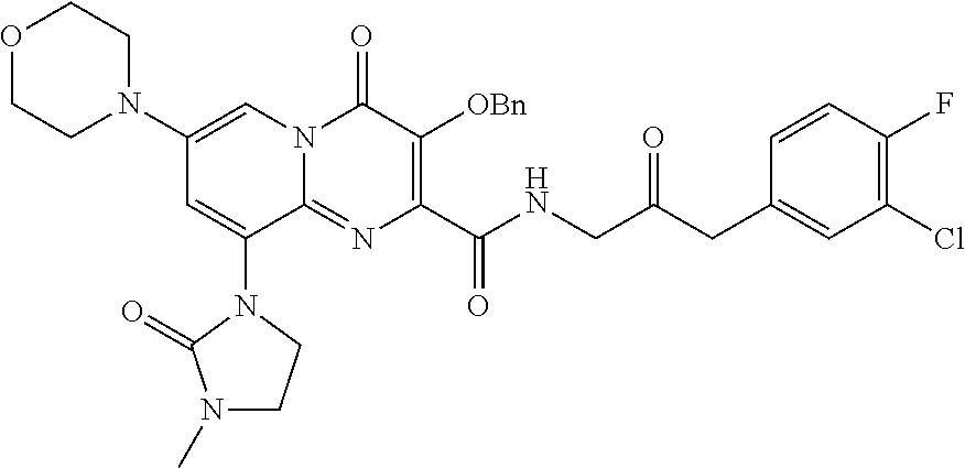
C1(N2CCOCC2)=CN2C(=NC(C(NCC(CC3=CC(Cl)=C(F)C=C3)=O)=O)=C([OBn])C2=O)C(N2C(=O)N(C)CC2)=C1
